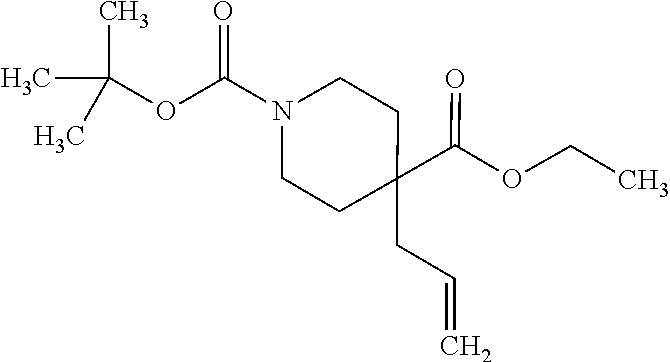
C1CC(CC=C)(C(OCC)=O)CCN1C(OC(C)(C)C)=O
